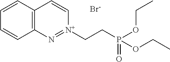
C12=C(C=CC=C1)C=C[N+](CCP(OCC)(=O)OCC)=N2.[Br-]
